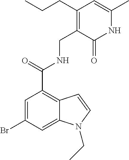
N1C(C)=CC(CCC)=C(CNC(C2=C3C(=CC(Br)=C2)N(CC)C=C3)=O)C1=O
